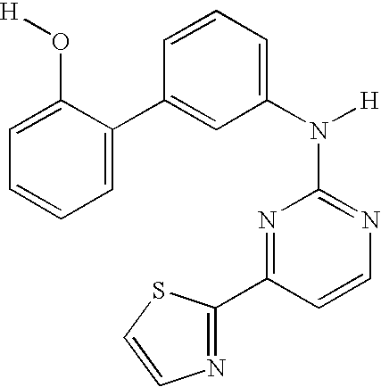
N1=C(N([H])C2=CC=CC(C3=CC=CC=C3O[H])=C2)N=C(C2=NC=CS2)C=C1
